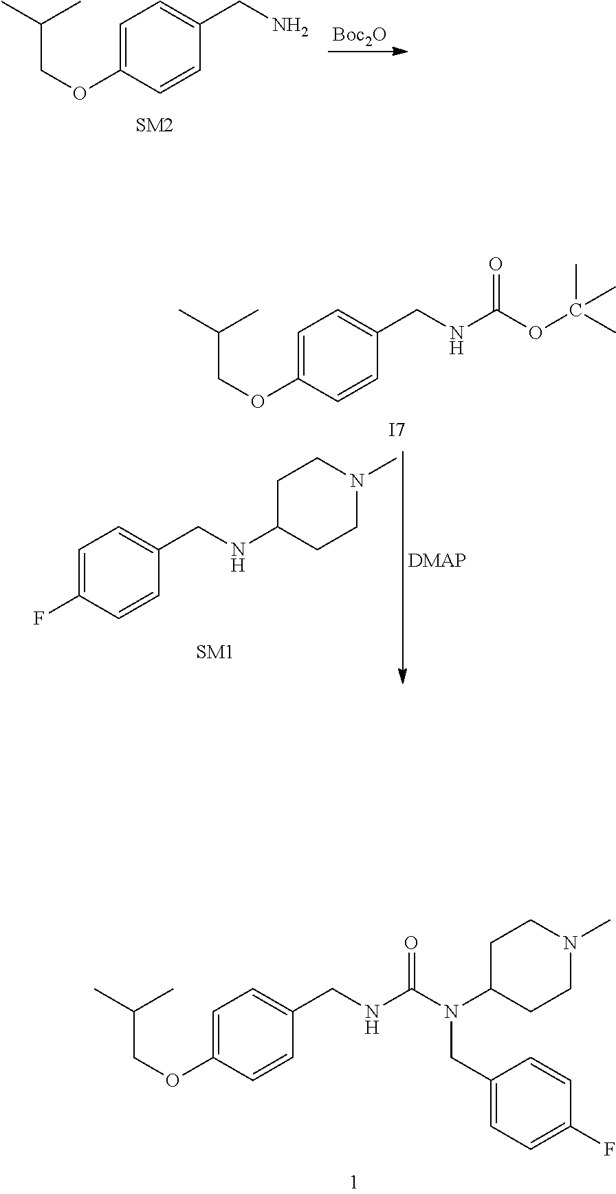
C(C(C)C)OC1=CC=C(CNC(N(C2CCN(C)CC2)CC2=CC=C(F)C=C2)=O)C=C1.C(C(C)C)OC1=CC=C(CN)C=C1.[Boc2O].C1=C(F)C=CC(CNC2CCN(C)CC2)=C1.C(C(C)C)OC1=CC=C(CNC(=O)OC(C)(C)C)C=C1.[I7]
